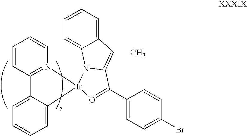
C1=CC2=N(C=C1)[Ir]1(C3=CC=CC=C23)N2C3=CC=CC=C3C(C)=C2C(C2=CC=C(Br)C=C2)=O1
